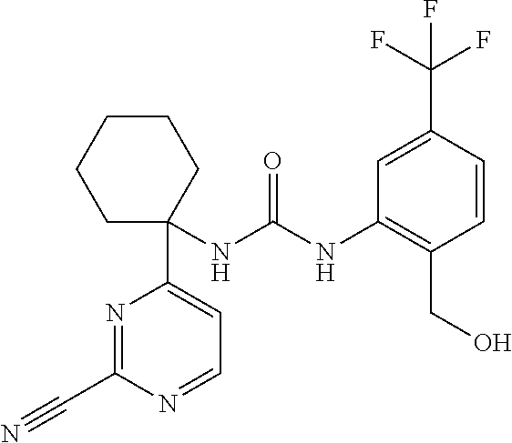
N1=C(C#N)N=CC=C1C1(NC(NC2=C(CO)C=CC(C(F)(F)F)=C2)=O)CCCCC1
